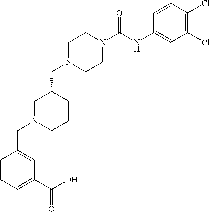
C1N(C(NC2=CC(Cl)=C(Cl)C=C2)=O)CCN(CC2CN(CC3=CC(C(=O)O)=CC=C3)CCC2)C1
